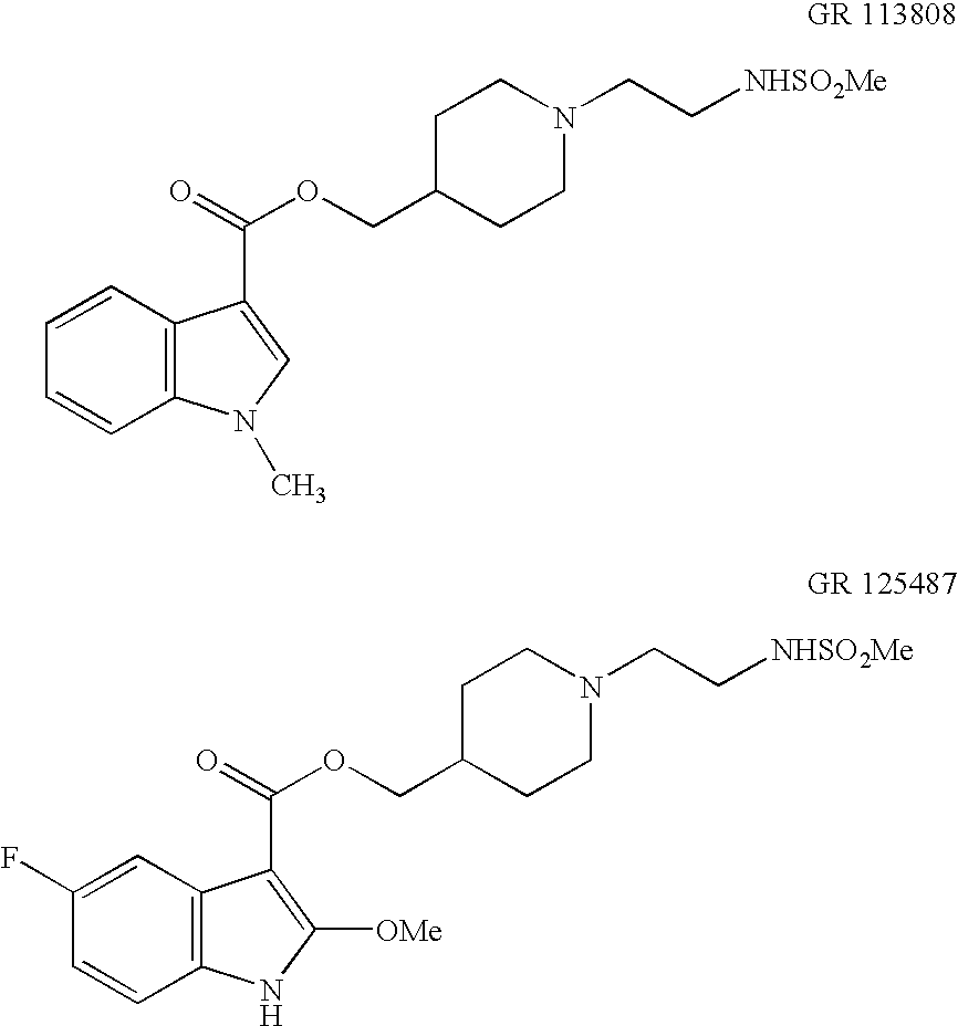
C1=CC2=C(C=C1)C(C(=O)OCC1CCN(CC[NHSO2Me])CC1)=CN2C.C1=CC2=C(C=C1F)C(C(=O)OCC1CCN(CC[NHSO2Me])CC1)=C([OMe])N2
